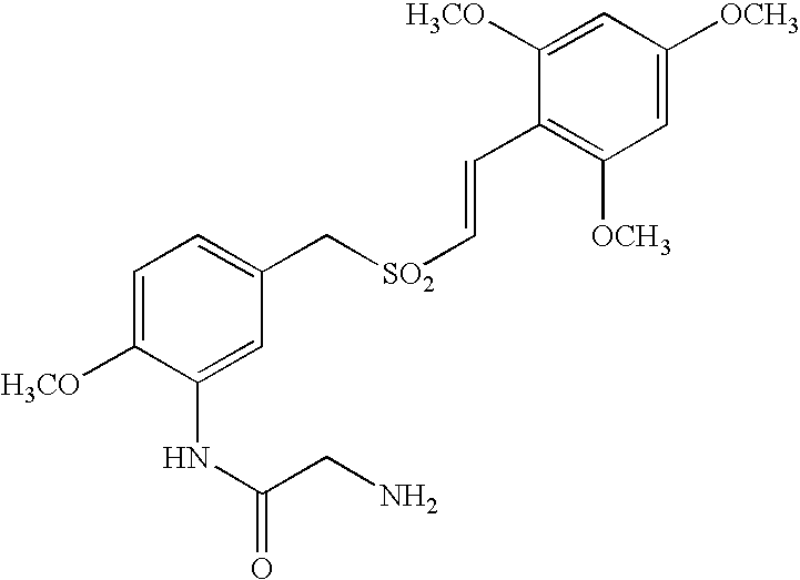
C1=C([H3CO])C(NC(=O)CN)=CC(C[SO2]C=CC2=C([OCH3])C=C([OCH3])C=C2[H3CO])=C1
